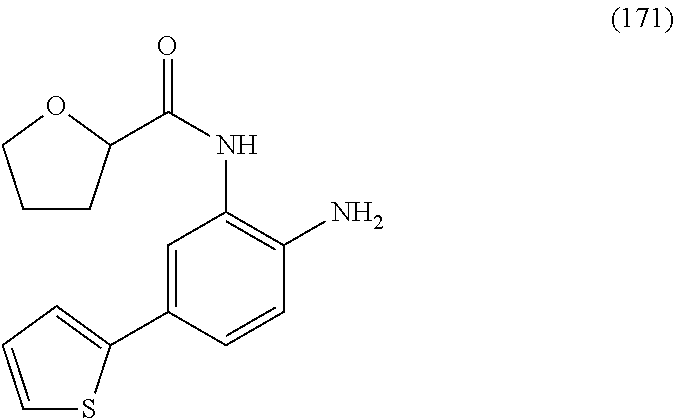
C(NC1=C(N)C=CC(C2=CC=CS2)=C1)(=O)C1CCCO1
